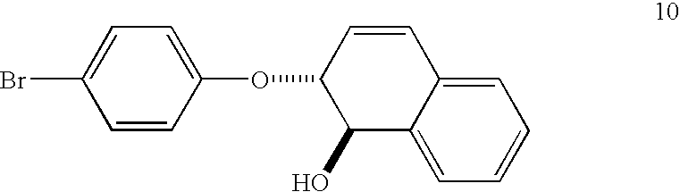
C1=CC(OC2C(O)C3=CC=CC=C3C=C2)=CC=C1Br
